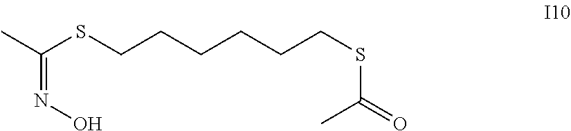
CC(SCCCCCCSC(=O)C)=NO
